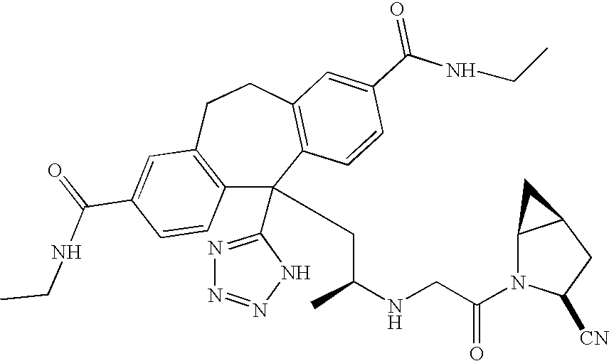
C1(C(=O)NCC)=CC2=C(C=C1)C(C1=NN=NN1)(CC(NCC(N1C([CN])CC3C1C3)=O)C)C1=C(CC2)C=C(C(NCC)=O)C=C1
